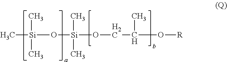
C[Si](O[Si](OCC(O[R])C)(C)C)(C)C
